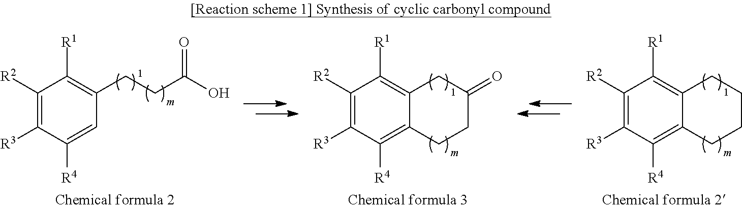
C1([R2])=C([R3])C([R4])=C2C(=C1[R1])CC(=O)CC2.C1([R2])=C([R3])C([R4])=CC(CCC(O)=O)=C1[R1].C1([R2])=C([R3])C([R4])=C2C(=C1[R1])CCCC2
